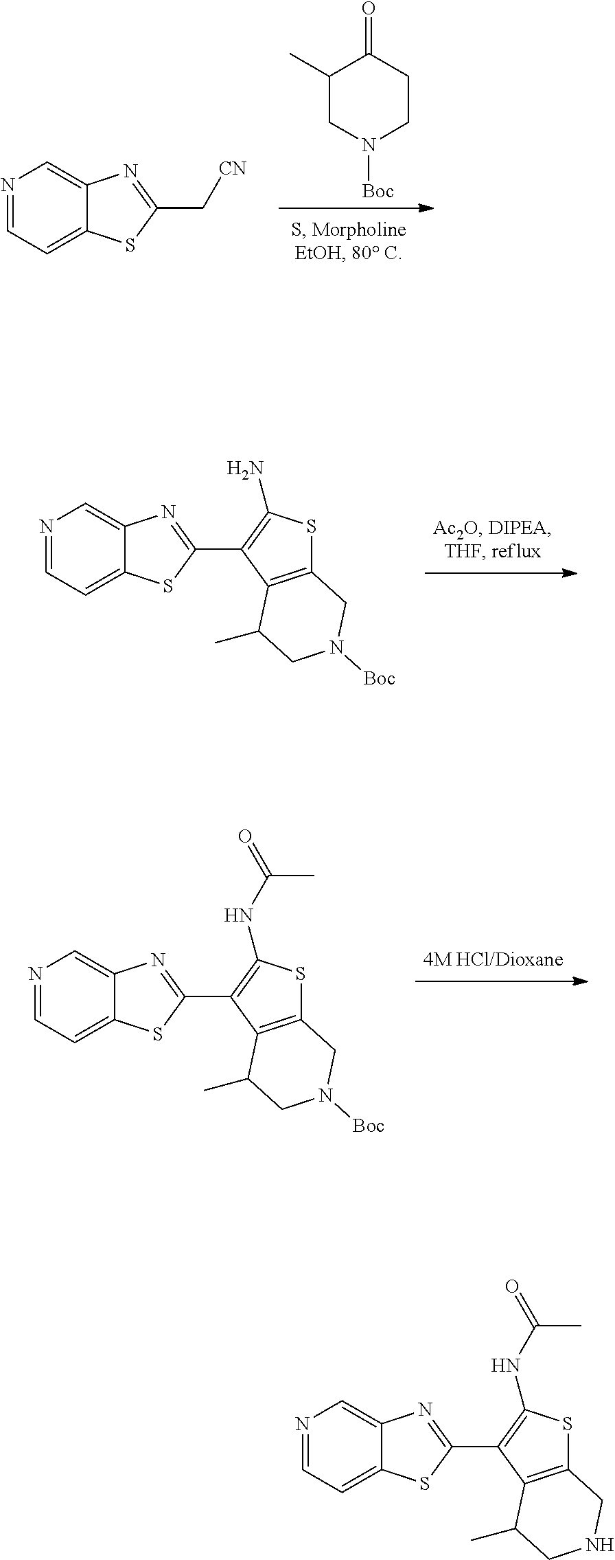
C1=NC=C2C(=C1)SC(C1=C(N)SC3=C1C(C)CN([Boc])C3)=N2.C1=NC=C2C(=C1)SC(C[CN])=N2.[Boc]N1CCC(=O)C(C)C1.C(=O)(C)NC1=C(C2=NC3=CN=CC=C3S2)C2=C(S1)CN([Boc])CC2C.C(=O)(C)NC1=C(C2=NC3=CN=CC=C3S2)C2=C(S1)CNCC2C
